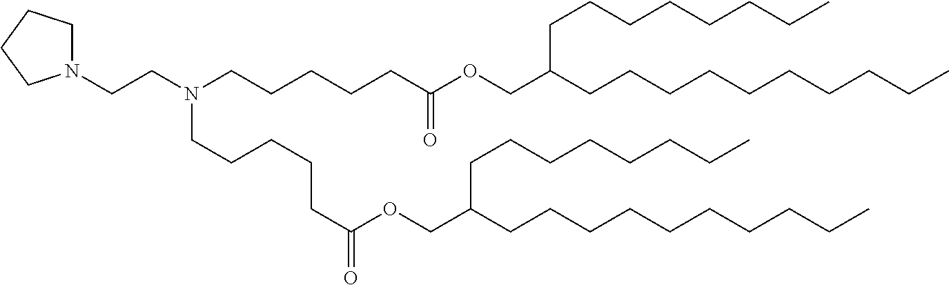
N1(CCN(CCCCCC(OCC(CCCCCCCCCC)CCCCCCCC)=O)CCCCCC(=O)OCC(CCCCCCCCCC)CCCCCCCC)CCCC1
